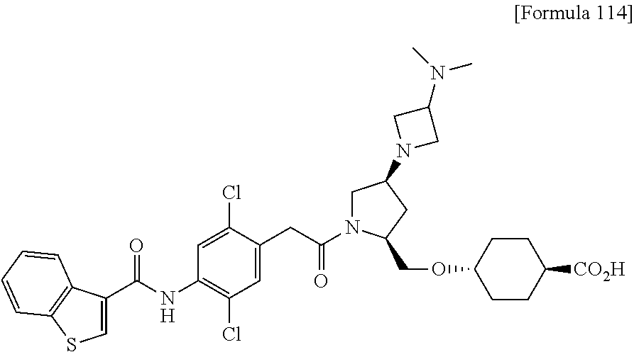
C1=C(Cl)C(CC(=O)N2CC(N3CC(N(C)C)C3)CC2COC2CCC([CO2H])CC2)=CC(Cl)=C1NC(C1=CSC2=C1C=CC=C2)=O
